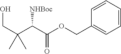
C1=CC=CC(COC(C(C(CO)(C)C)[NHBoc])=O)=C1
